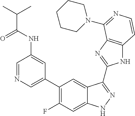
C1=C(C2=C(F)C=C3C(=C2)C(C2=NC4=C(N2)C=CN=C4N2CCCCC2)=NN3)C=C(NC(=O)C(C)C)C=N1
